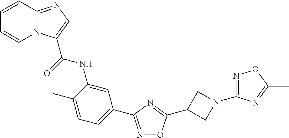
N1=C(C2=CC=C(C)C(NC(=O)C3=CN=C4N3C=CC=C4)=C2)N=C(C2CN(C3=NOC(C)=N3)C2)O1
